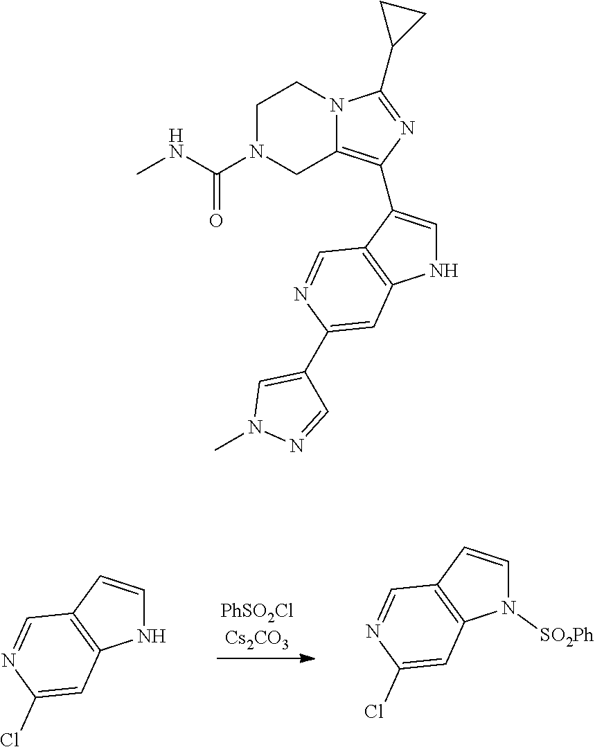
N1C=CC2=C1C=C(Cl)N=C2.N1([SO2Ph])C=CC2=C1C=C(Cl)N=C2.C1N(C(NC)=O)CC2=C(C3=CNC4=C3C=NC(C3=CN(C)N=C3)=C4)N=C(C3CC3)N2C1
